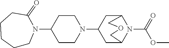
C1(N2C(=O)CCCCC2)CCN(C2CC3N(C(=O)OC)C(C2)COC3)CC1
